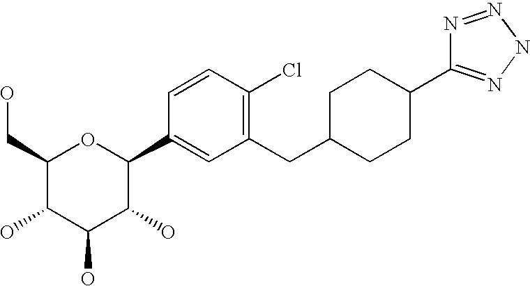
C1(CO)C(O)C(O)C(O)C(C2=CC(CC3CCC(C4=NNN=N4)CC3)=C(Cl)C=C2)O1
